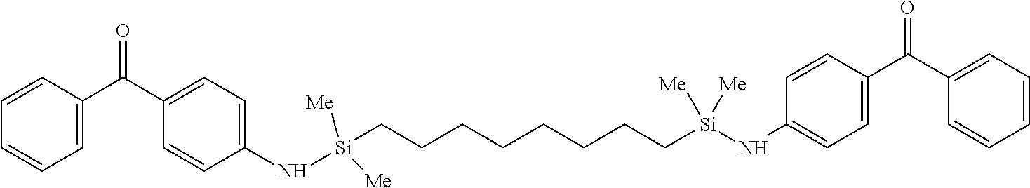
C1=CC=CC=C1C(C1=CC=C(N[Si](CCCCCCCC[Si](NC2=CC=C(C(=O)C3=CC=CC=C3)C=C2)([Me])[Me])([Me])[Me])C=C1)=O
